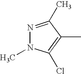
N1=C(C)C(C)=C(Cl)N1C
